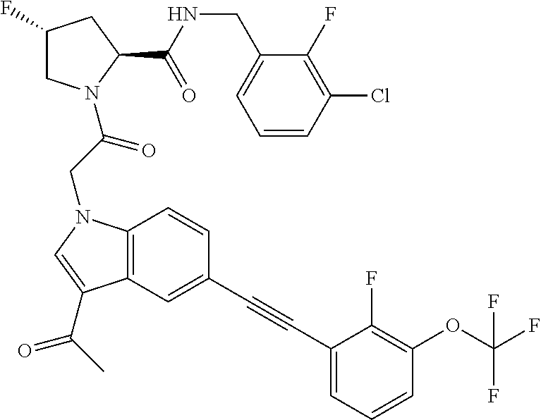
C1=CC(Cl)=C(F)C(CNC(C2CC(F)CN2C(CN2C3=C(C(C(C)=O)=C2)C=C(C#CC2=CC=CC(OC(F)(F)F)=C2F)C=C3)=O)=O)=C1
